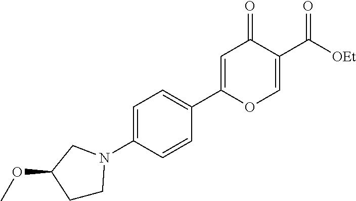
C1=C(N2CCC(OC)C2)C=CC(C2=CC(=O)C(C([OEt])=O)=CO2)=C1
